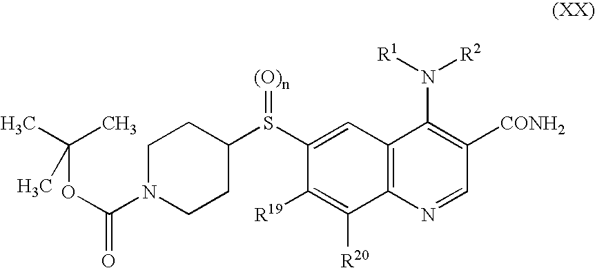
C1(S(C2CCN(C(OC(C)(C)C)=O)CC2)=[(O)n])=CC2=C(C([R20])=C1[R19])N=CC([CONH2])=C2N([R1])[R2]
